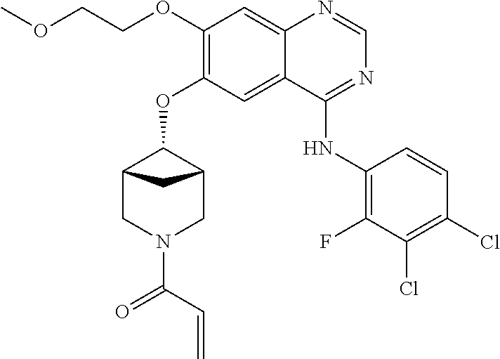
C(=C)C(=O)N1CC2CC(C1)C2OC1=C(OCCOC)C=C2N=CN=C(NC3=C(F)C(Cl)=C(Cl)C=C3)C2=C1
